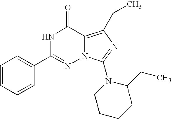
C1=CC=CC(C2=NN3C(=C(CC)N=C3N3CCCCC3CC)C(=O)N2)=C1
